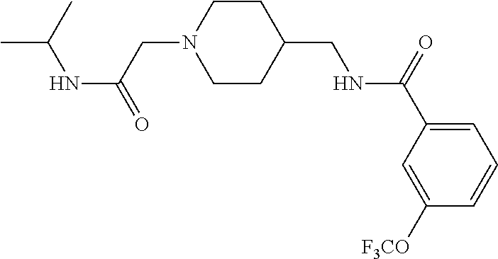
CC(C)NC(=O)CN1CCC(CNC(C2=CC=CC([F3CO])=C2)=O)CC1
